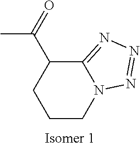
C1CN2C(=NN=N2)C(C(=O)C)C1
